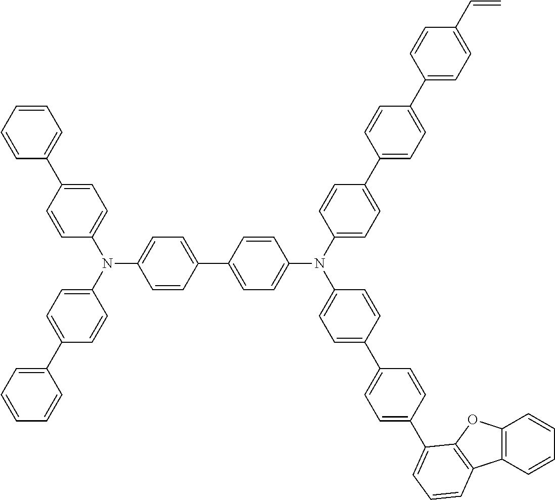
C1(C2=CC=C(N(C3=CC=C(C4=CC=CC=C4)C=C3)C3=CC=C(C4=CC=C(N(C5=CC=C(C6=CC=C(C7=CC=C(C=C)C=C7)C=C6)C=C5)C5=CC=C(C6=CC=C(C7=CC=CC8=C7OC7=C8C=CC=C7)C=C6)C=C5)C=C4)C=C3)C=C2)=CC=CC=C1
